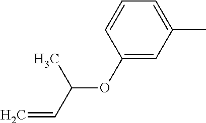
C1(OC(C=C)C)=CC(C)=CC=C1
